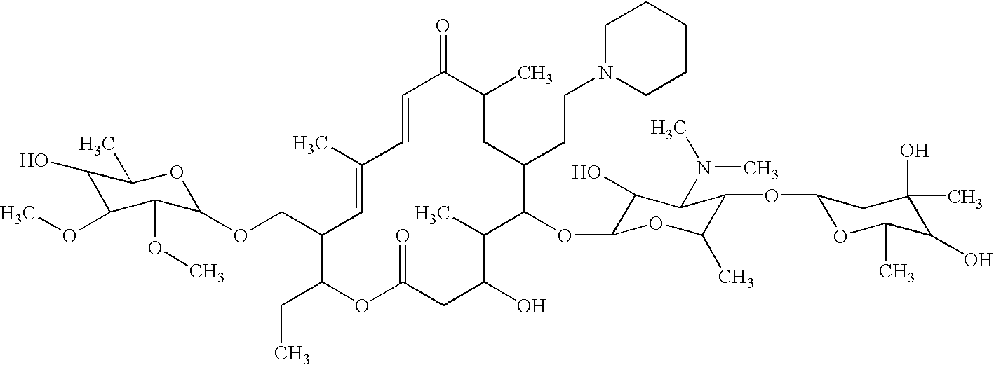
C1(O)C(OC)C(OC)C(OCC2C(CC)OC(=O)CC(O)C(C)C(OC3C(O)C(N(C)C)C(OC4OC(C)C(O)C(O)(C)C4)C(C)O3)C(CCN3CCCCC3)CC(C)C(=O)C=CC(C)=C2)OC1C
